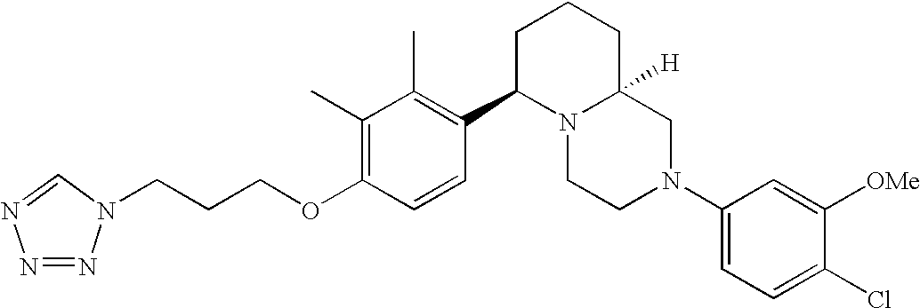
C1(C)=C(OCCCN2N=NN=C2)C=CC(C2N3C([H])(CCC2)CN(C2=CC=C(Cl)C([OMe])=C2)CC3)=C1C
